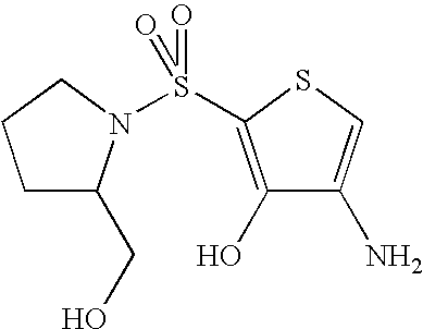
C1(O)=C(S(=O)(=O)N2C(CO)CCC2)SC=C1N
